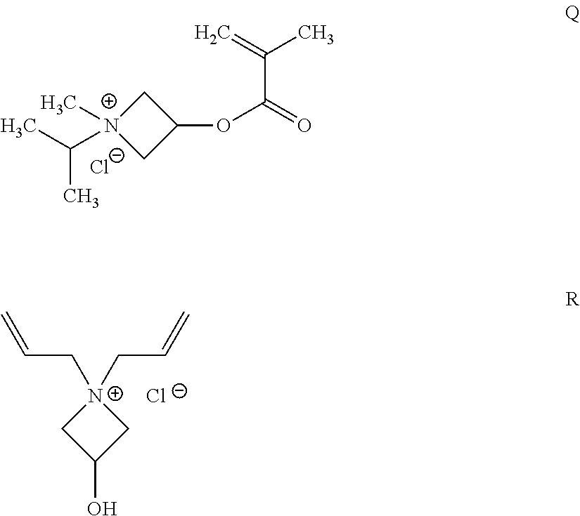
C=C(C)C(=O)OC1C[N+](C(C)C)(C)C1.[Cl-].[N+]1(CC=C)(CC=C)CC(O)C1.[Cl-]
